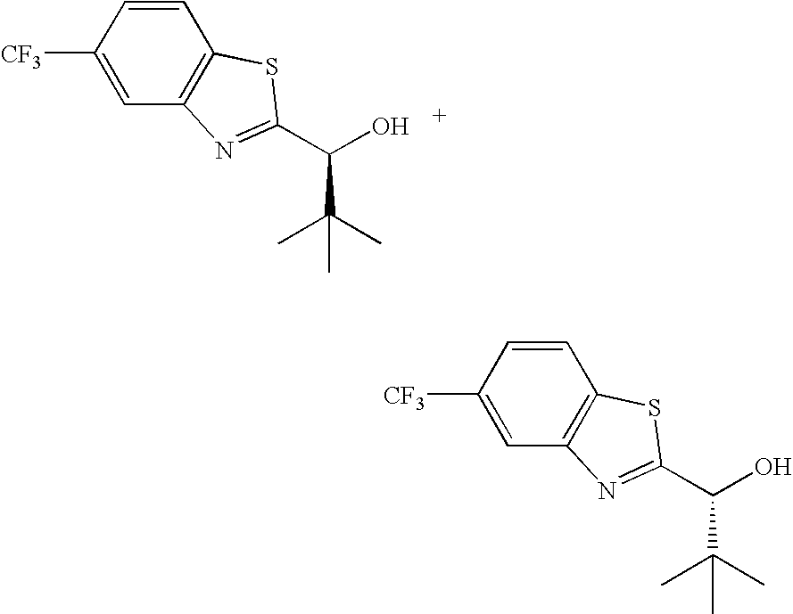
C1=CC([CF3])=CC2=C1SC(C(O)C(C)(C)C)=N2.C1=CC([CF3])=CC2=C1SC(C(O)C(C)(C)C)=N2
